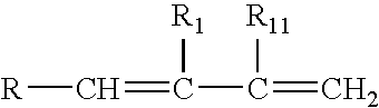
[R]C=C(C(=C)[R11])[R1]
